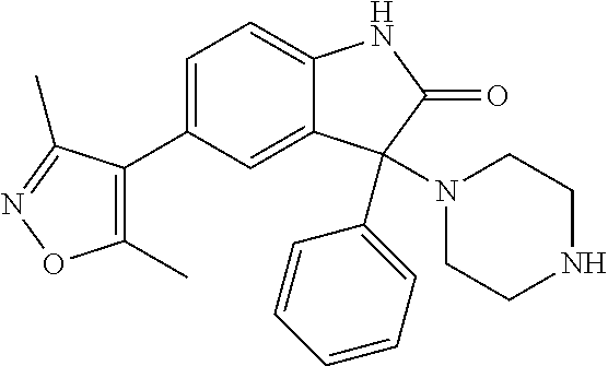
C1=C(C2=C(C)ON=C2C)C=C2C(=C1)NC(=O)C2(N1CCNCC1)C1=CC=CC=C1
